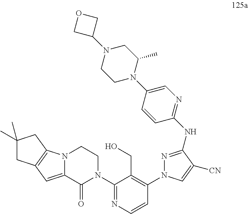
C12=CC3=C(N1CCN(C1=NC=CC(N4N=C(NC5=NC=C(N6C(C)CN(C7COC7)CC6)C=C5)C([CN])=C4)=C1CO)C2=O)CC(C)(C)C3
